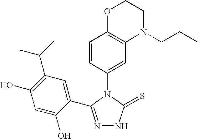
C1=CC(N2C(=S)NN=C2C2=CC(C(C)C)=C(O)C=C2O)=CC2=C1OCCN2CCC
